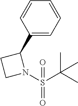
C1(C2CCN2S(C(C)(C)C)(=O)=O)=CC=CC=C1
